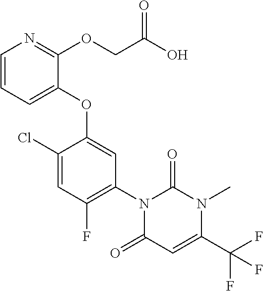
C1=CC=C(OC2=CC(N3C(=O)C=C(C(F)(F)F)N(C)C3=O)=C(F)C=C2Cl)C(OCC(O)=O)=N1
